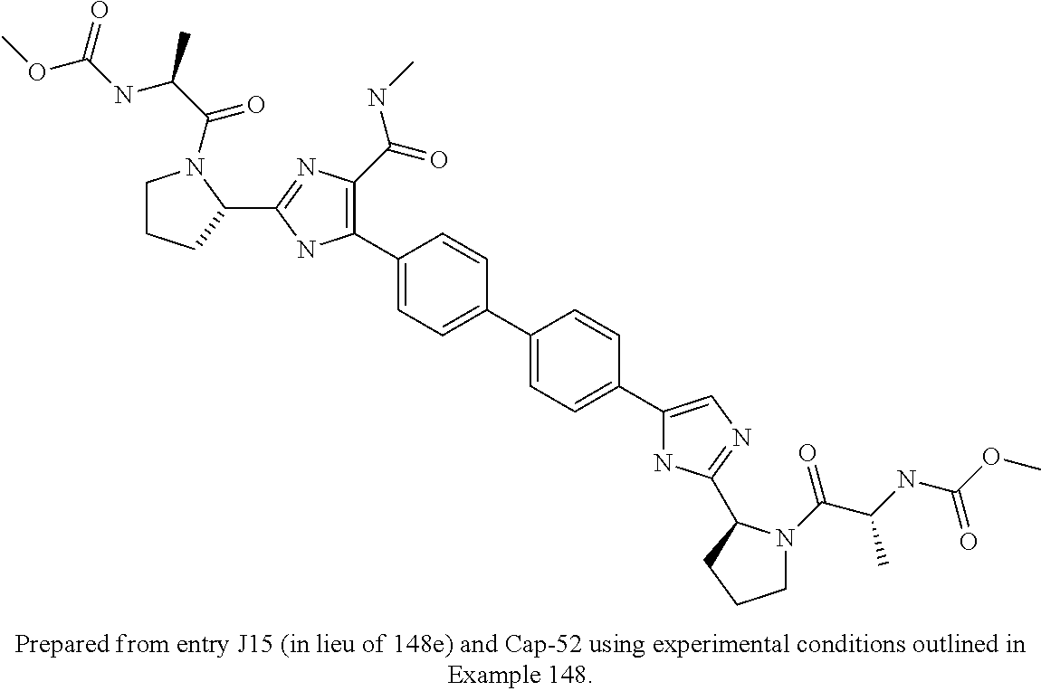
C1(C2=CC=C(C3=CC=C(C4=CN=C(C5N(C(=O)C(C)NC(=O)OC)CCC5)N4)C=C3)C=C2)=C(C(=O)NC)N=C(C2N(C(C(NC(=O)OC)C)=O)CCC2)N1
